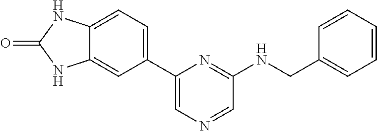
C12=CC(C3=CN=CC(NCC4=CC=CC=C4)=N3)=CC=C1NC(=O)N2
